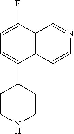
C1=C(C2CCNCC2)C2=C(C=NC=C2)C(F)=C1
